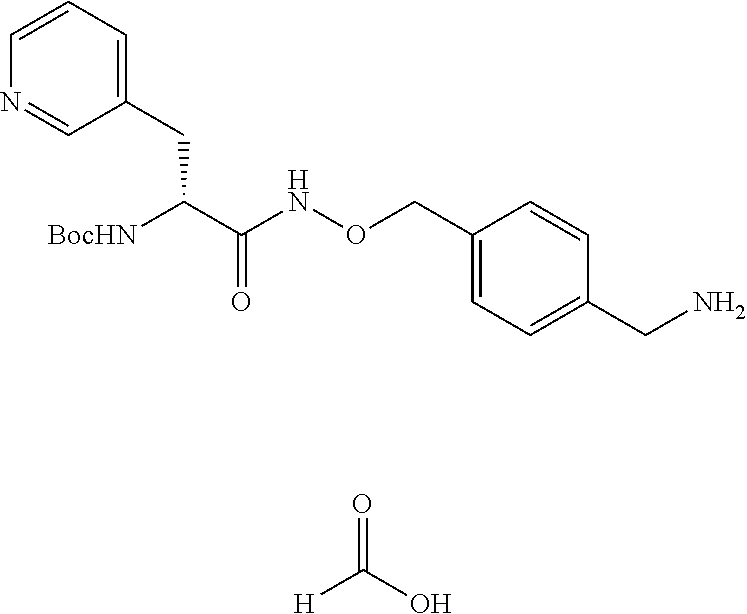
N1=CC(CC(C(NOCC2=CC=C(CN)C=C2)=O)[BocHN])=CC=C1.O=C(O)[H]
